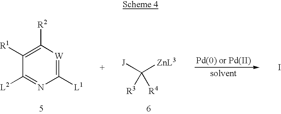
I.C1([R1])=C([R2])[W]=C([L1])N=C1[L2].[J]C([ZnL3])([R3])[R4]
